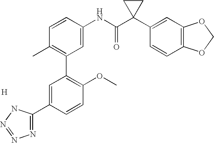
C1=CC(NC(C2(C3=CC4=C(C=C3)OCO4)CC2)=O)=CC(C2=C(OC)C=CC(C3=NN=NN3)=C2)=C1C.[H]
